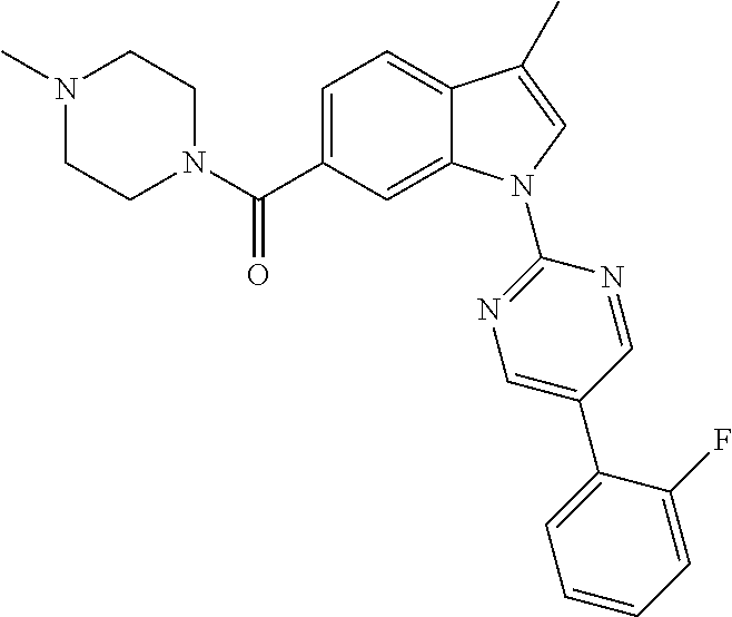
N1(C)CCN(C(C2=CC=C3C(=C2)N(C2=NC=C(C4=CC=CC=C4F)C=N2)C=C3C)=O)CC1
